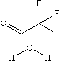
O=CC(F)(F)F.[H]O[H]
